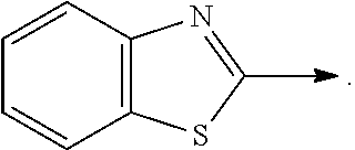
C1=CC2=C(C=C1)SC=N2
